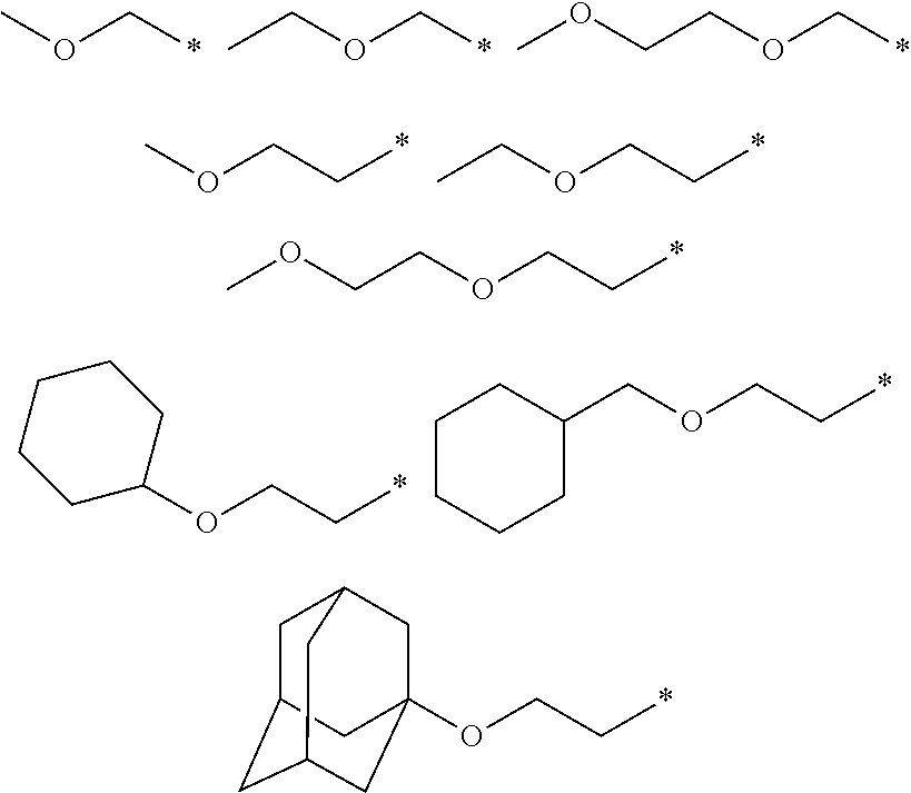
O(C*)C.O(C*)CC.O(C*)CCOC.C(C*)OC.C(C*)OCC.C(C*)OC1CCCCC1.C(C*)OCC1CCCCC1.C(C*)OCCOC.C(C*)OC12CC3CC(CC(C1)C3)C2
